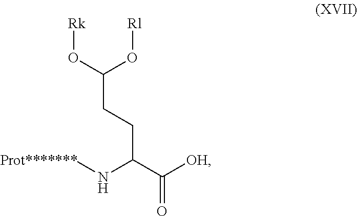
C(CCC(N[Prot*******])C(=O)[OH])(O[Rl])O[Rk]
